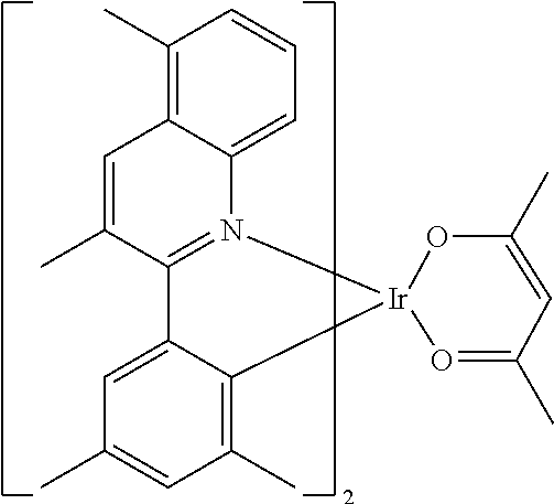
C1(C)=C2C(=CC=C1)N1=C(C(C)=C2)C2=CC(C)=CC(C)=C2[Ir]12O=C(C)C=C(C)O2
